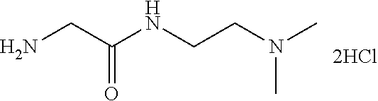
NCC(NCCN(C)C)=O
